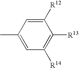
C1(C)=CC([R14])=C([R13])C([R12])=C1
